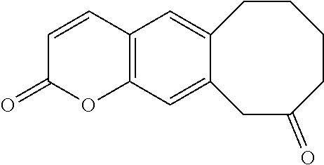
C12=C(C=C3C(=C1)CCCCC(=O)C3)OC(=O)C=C2
